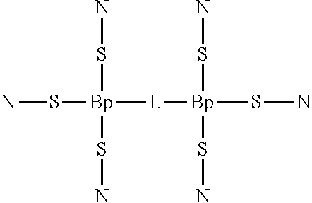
NS[Bp](SN)([L][Bp](SN)(SN)SN)SN
